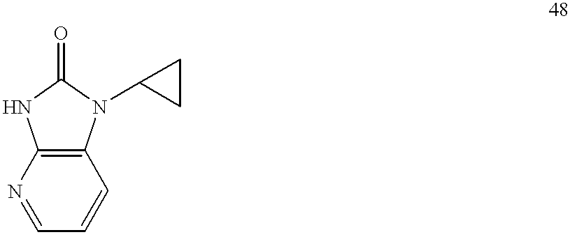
C12=C(N=CC=C1)NC(=O)N2C1CC1
